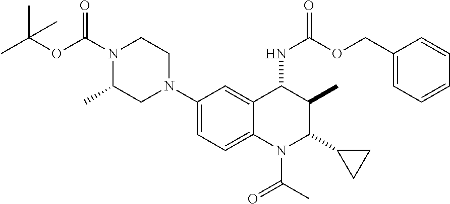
C1(N2CCN(C(OC(C)(C)C)=O)C(C)C2)=CC=C2C(=C1)C(NC(=O)OCC1=CC=CC=C1)C(C)C(C1CC1)N2C(=O)C
